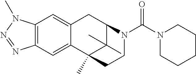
C12=CC3=C(C=C1CC1C(C)(C)C2(C)CCN1C(N1CCCCC1)=O)N(C)N=N3
